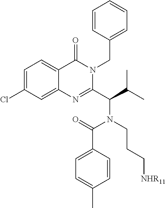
C1=CC(CN2C(=O)C3=CC=C(Cl)C=C3N=C2C(C(C)C)N(CCC[NHR11])C(=O)C2=CC=C(C)C=C2)=CC=C1
